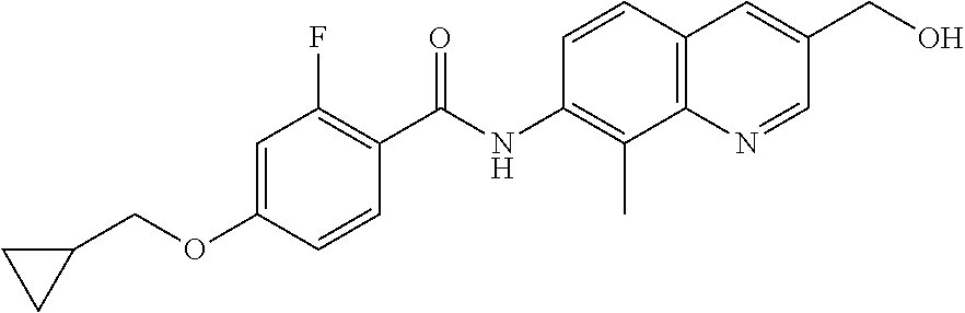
C1=C(OCC2CC2)C=CC(C(NC2=C(C)C3=C(C=C2)C=C(CO)C=N3)=O)=C1F
